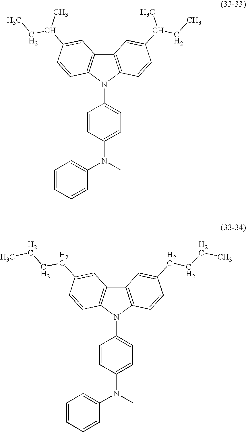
C12=C(N(C3=CC=C(N(C4=CC=CC=C4)C)C=C3)C3=C1C=C(C(C)CC)C=C3)C=CC(C(C)CC)=C2.C12=C(N(C3=CC=C(N(C4=CC=CC=C4)C)C=C3)C3=C1C=C(CCCC)C=C3)C=CC(CCCC)=C2
